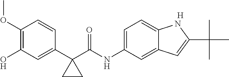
C1(C2(C(NC3=CC=C4C(=C3)C=C(C(C)(C)C)N4)=O)CC2)=CC(O)=C(OC)C=C1.[H]
